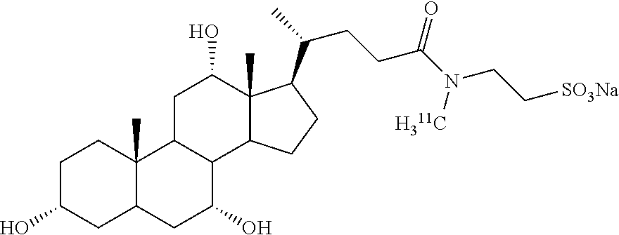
C1C(O)CC2C(C)(C1)C1C(C(O)C2)C2C(C)(C(O)C1)C(C(C)CCC(N(CC[SO3Na])[H311C])=O)CC2
